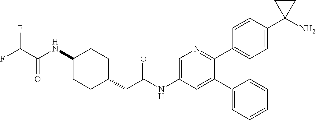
C(=O)(C(F)F)NC1CCC(CC(NC2=CN=C(C3=CC=C(C4(N)CC4)C=C3)C(C3=CC=CC=C3)=C2)=O)CC1
